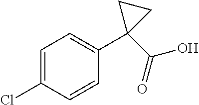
C1=C(Cl)C=CC(C2(C(=O)O)CC2)=C1
